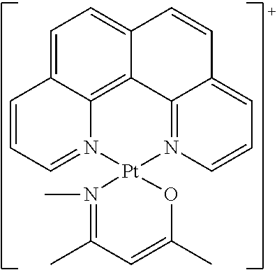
C1=C2C3=C4C(=C1)C=CC1=CC=CN(=C41)[Pt]1(N3=CC=C2)N(C)=C(C)C=C(C)O1
